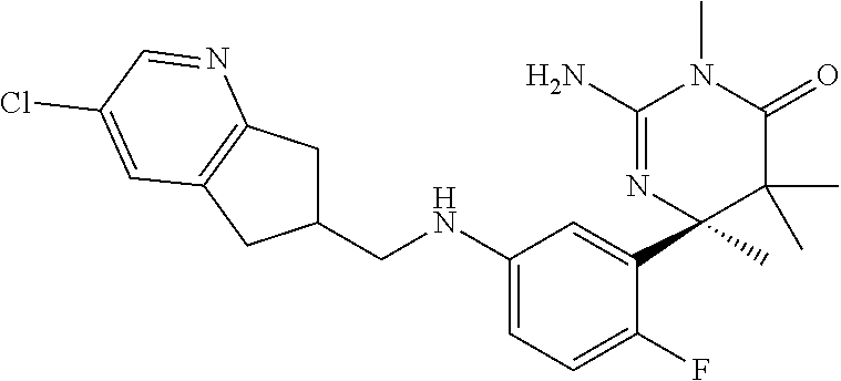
C1(CNC2=CC=C(F)C(C3(C)C(C)(C)C(=O)N(C)C(N)=N3)=C2)CC2=C(C1)C=C(Cl)C=N2
